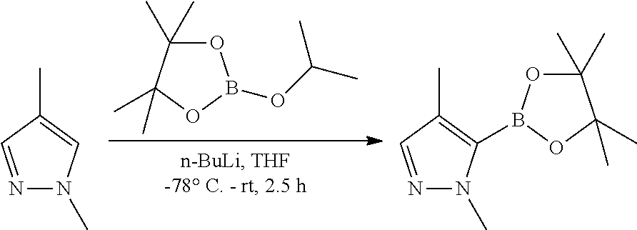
O1C(C)(C)C(C)(C)OB1OC(C)C.N1=CC(C)=CN1C.N1=CC(C)=C(B2OC(C)(C)C(C)(C)O2)N1C
